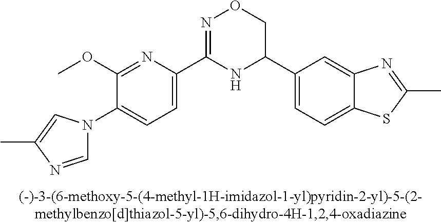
C1(OC)=NC(C2=NOCC(C3=CC=C4C(=C3)N=C(C)S4)N2)=CC=C1N1C=NC(C)=C1
